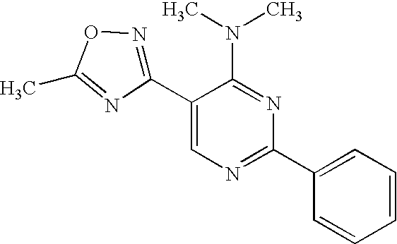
C1(C2=NOC(C)=N2)=CN=C(C2=CC=CC=C2)N=C1N(C)C
